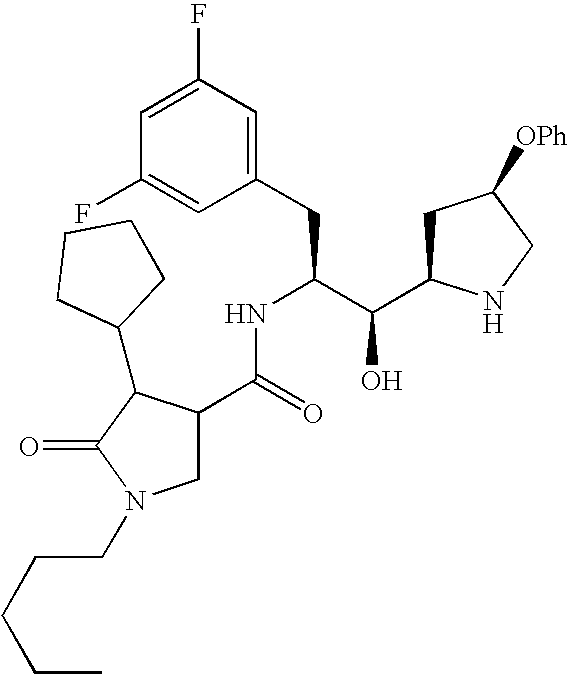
C1(F)=CC(F)=CC(CC(C(C2CC([OPh])CN2)O)NC(C2CN(CCCCC)C(=O)C2C2CCCC2)=O)=C1
